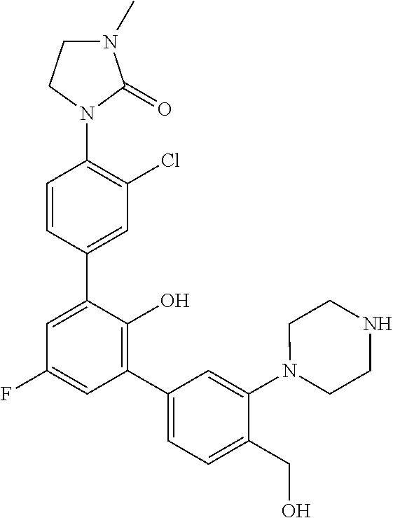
C1(N2C(=O)N(C)CC2)=C(Cl)C=C(C2=CC(F)=CC(C3=CC=C(CO)C(N4CCNCC4)=C3)=C2O)C=C1
